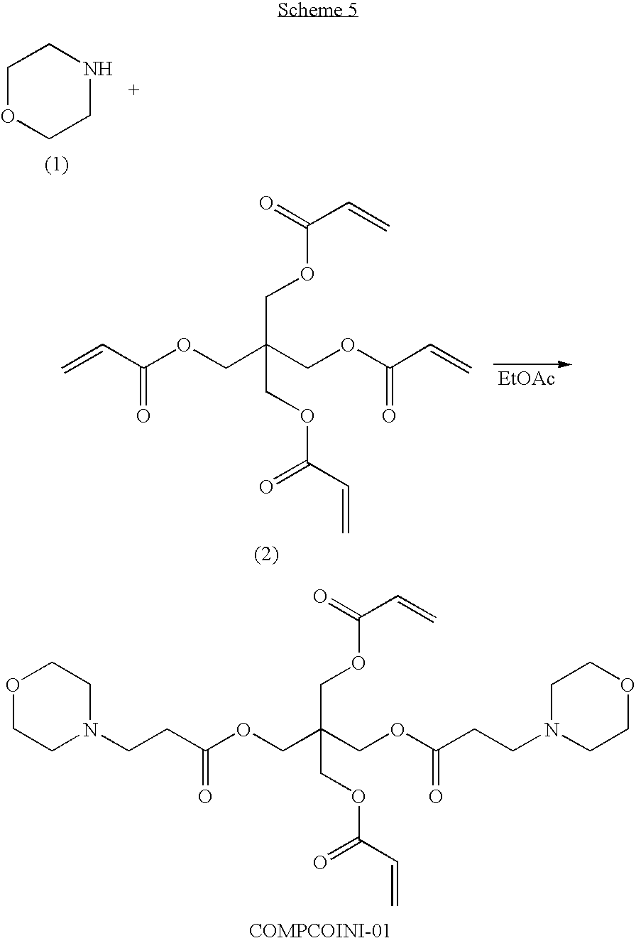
C(OCC(COC(C=C)=O)(COC(C=C)=O)COC(C=C)=O)(=O)C=C.[EtOAc].C1OCCNC1.C(OCC(COC(CCN1CCOCC1)=O)(COC(CCN1CCOCC1)=O)COC(C=C)=O)(=O)C=C
